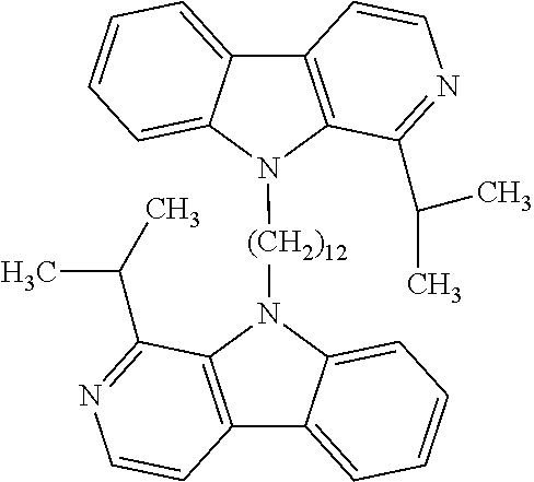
C12=C(N([(CH2)12]N3C4=C(C5=CC=CC=C35)C=CN=C4C(C)C)C3=CC=CC=C13)C(C(C)C)=NC=C2
